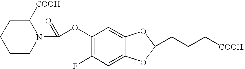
C1(F)=C(OC(=O)N2C([COOH])CCCC2)C=C2C(=C1)OC(CCC[COOH])O2
